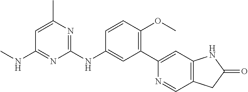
C1=C(C)N=C(NC2=CC(C3=CC4=C(C=N3)CC(=O)N4)=C(OC)C=C2)N=C1NC
